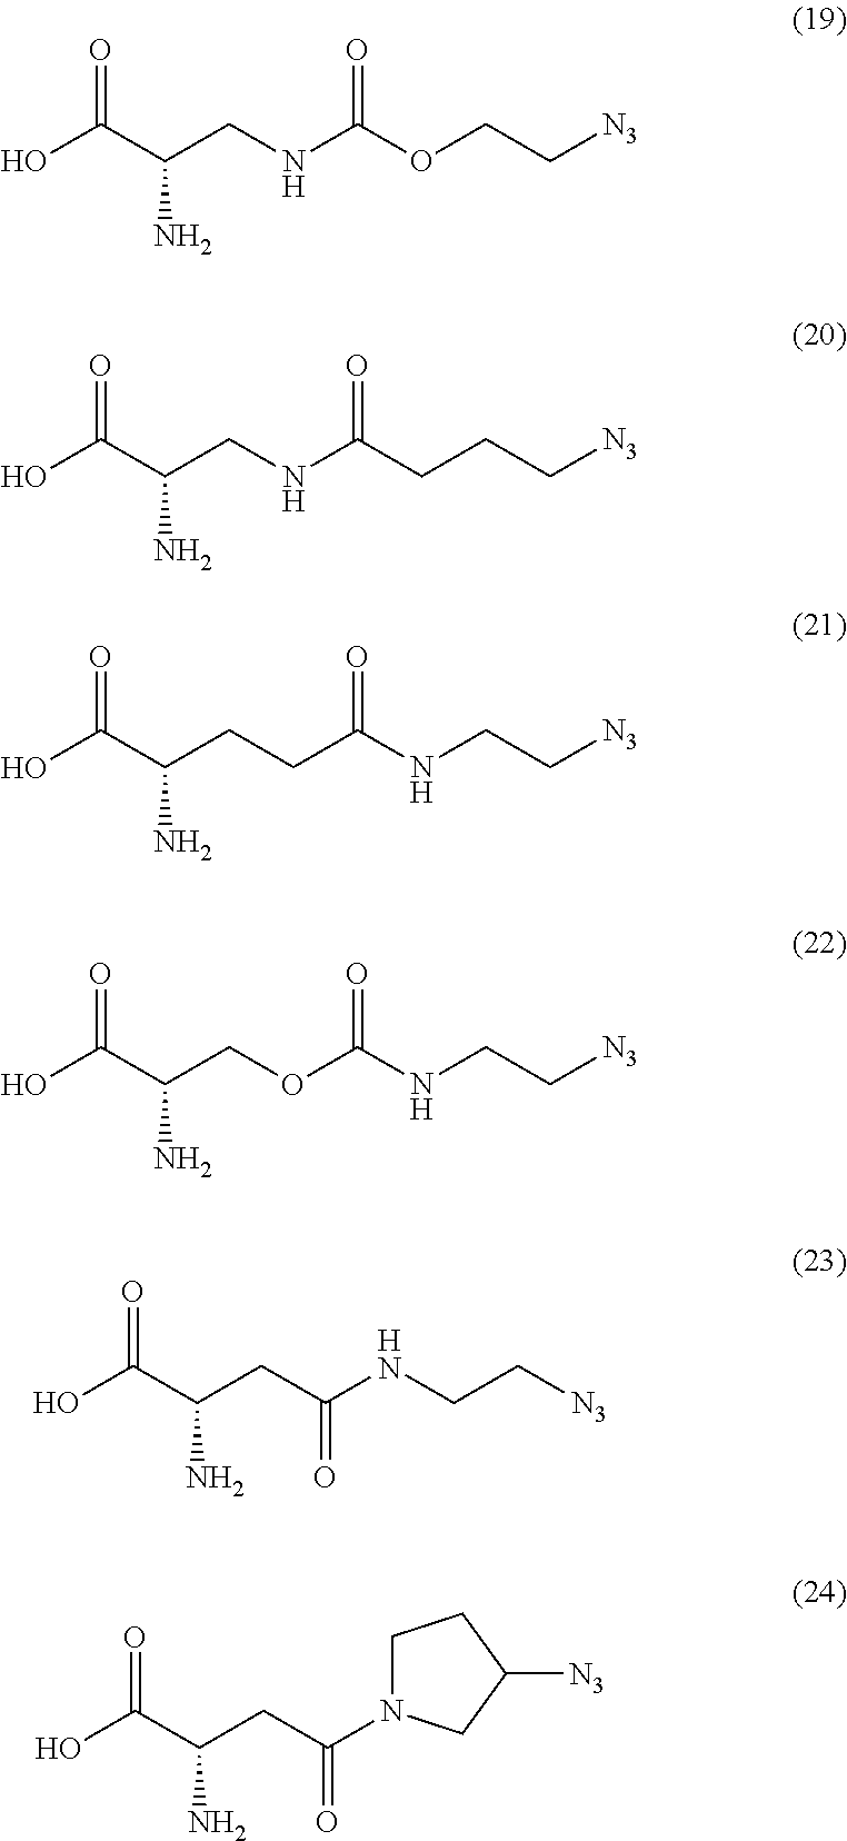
C(C(C(O)=O)N)NC(OCC[N3])=O.C(C(C(O)=O)N)NC(CCC[N3])=O.C(C(C(O)=O)N)CC(NCC[N3])=O.C(C(C(O)=O)N)OC(NCC[N3])=O.C(C(C(O)=O)N)C(NCC[N3])=O.C(C(C(O)=O)N)C(=O)N1CCC([N3])C1
